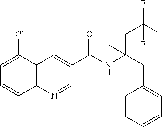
C1=C(Cl)C2=C(C=C1)N=CC(C(NC(CC1=CC=CC=C1)(CC(F)(F)F)C)=O)=C2
